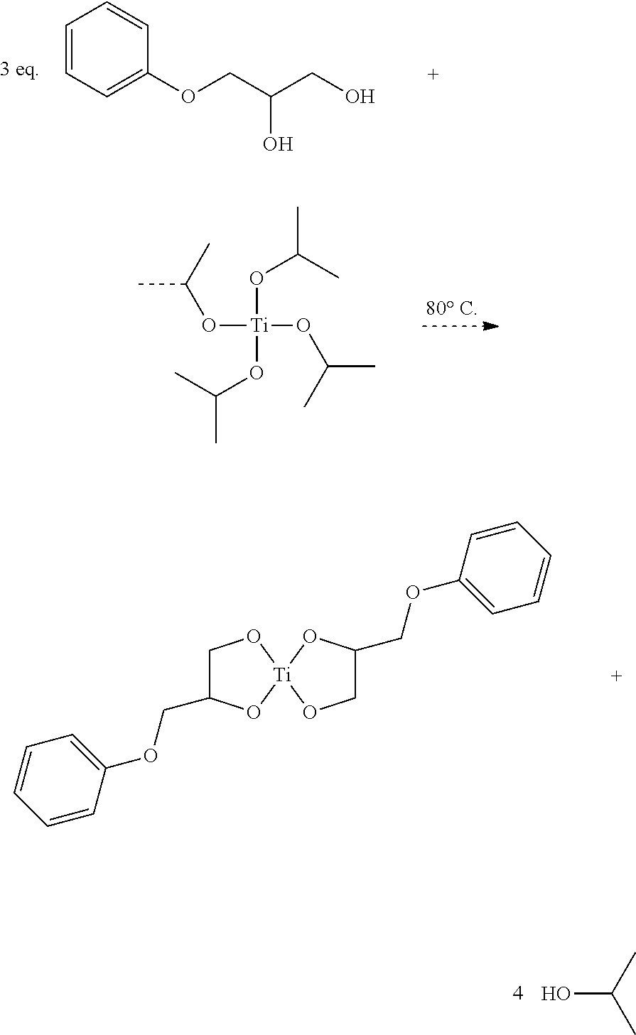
C1=CC=C(OCC(CO)O)C=C1.CC(C)O[Ti](OC(C)C)(OC(C)C)OC(C)C.C1C(COC2=CC=CC=C2)O[Ti]2(O1)OCC(COC1=CC=CC=C1)O2.OC(C)C
